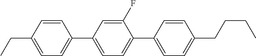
C1=C(C2=CC=C(CC)C=C2)C=C(F)C(C2=CC=C(CCCC)C=C2)=C1
